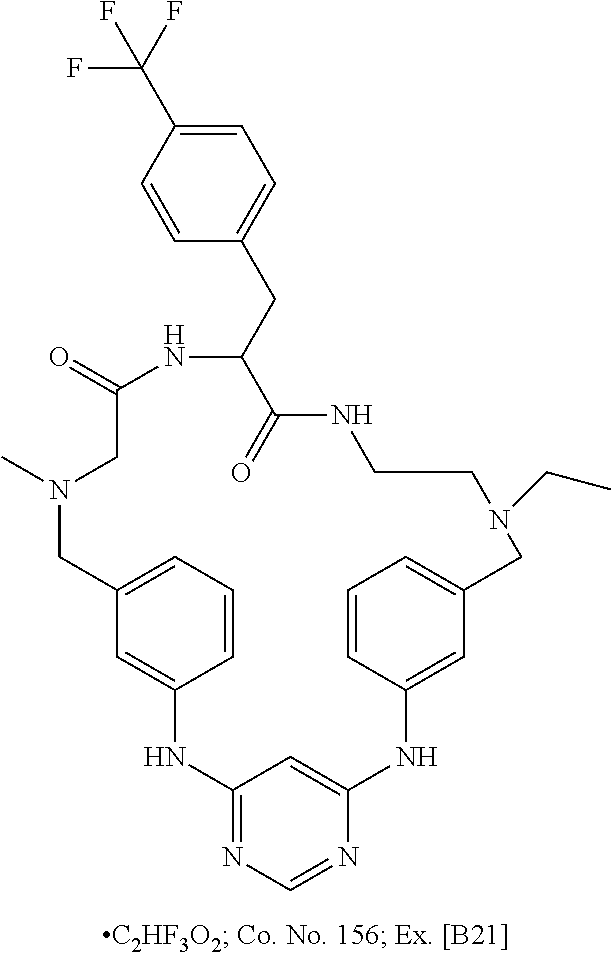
C12=NC=NC(=C1)NC1=CC(=CC=C1)CN(CC)CCNC(=O)C(CC1=CC=C(C(F)(F)F)C=C1)NC(=O)CN(C)CC1=CC=CC(=C1)N2
